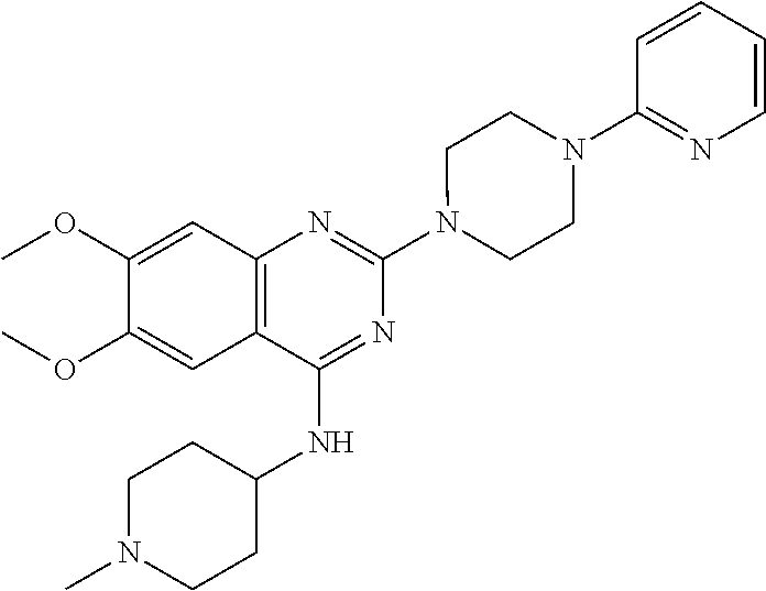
C12=C(C(NC3CCN(C)CC3)=NC(N3CCN(C4=NC=CC=C4)CC3)=N1)C=C(OC)C(OC)=C2
